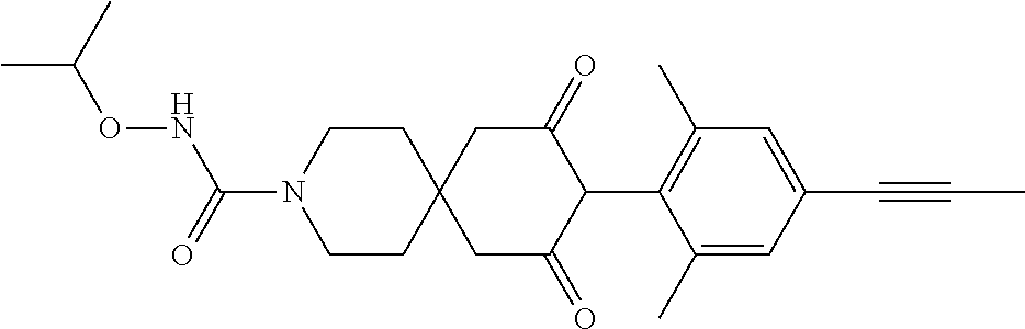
C1CN(C(=O)NOC(C)C)CCC12CC(=O)C(C1=C(C)C=C(C#CC)C=C1C)C(=O)C2
